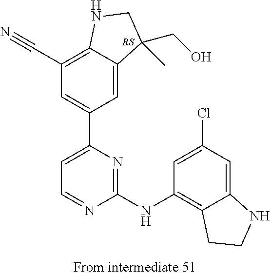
C1(NC2=C3C(=CC(Cl)=C2)NCC3)=NC(C2=CC(C#N)=C3C(=C2)C(CO)(C)CN3)=CC=N1
